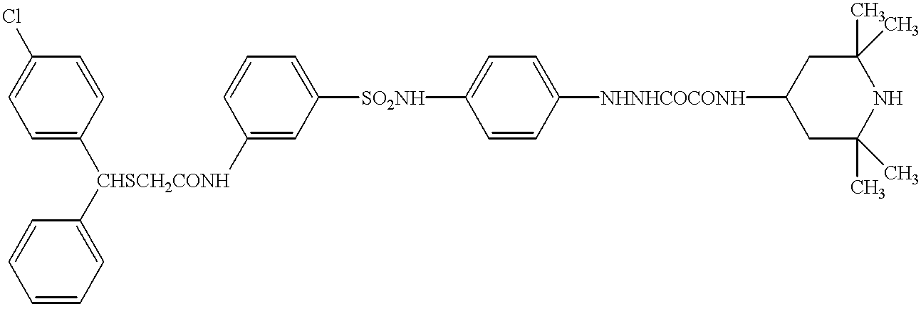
C1=C([CHSCH2CONH](C2=CC=CC=C2)C2=CC([SO2NH]C3=CC=C([NHNHCOCONH]C4CC(C)(C)NC(C)(C)C4)C=C3)=CC=C2)C=CC(Cl)=C1
